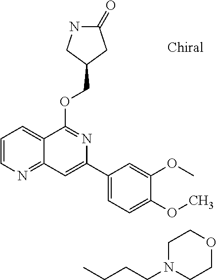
C1=CN=C2C(=C1)C(OCC1CC(=O)NC1)=NC(C1=CC=C(OC)C(OC)=C1)=C2.CCCCN1CCOCC1
